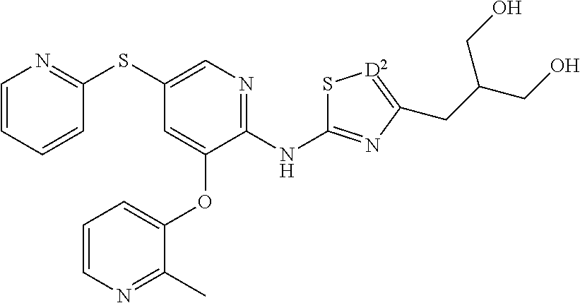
S(C1=CN=C(NC2=NC(CC(CO)CO)=[D2]S2)C(OC2=CC=CN=C2C)=C1)C1=NC=CC=C1
